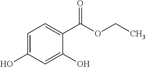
C1=C(O)C=C(O)C(C(OCC)=O)=C1
